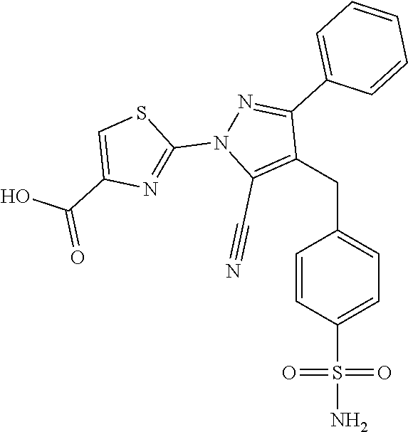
C(C1=C(C#N)N(C2=NC(C(=O)O)=CS2)N=C1C1=CC=CC=C1)C1=CC=C(S(N)(=O)=O)C=C1
